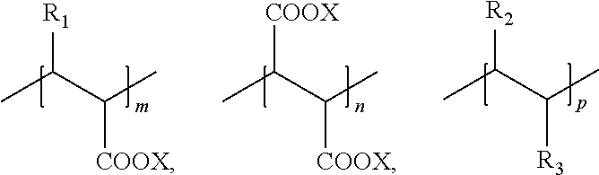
CC(C([COOX])C)[R1].C(C([COOX])C)([COOX])C.C(C([R3])C)([R2])C
